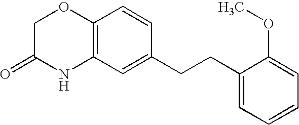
C12=C(C=C(CCC3=CC=CC=C3OC)C=C1)NC(=O)CO2
